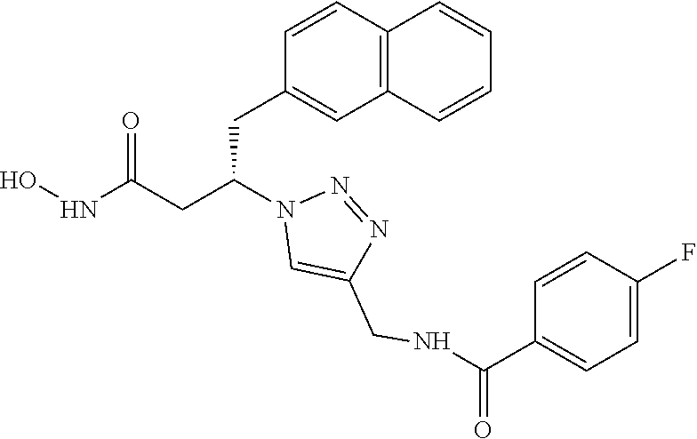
C1(CC(CC(NO)=O)N2C=C(CNC(C3=CC=C(F)C=C3)=O)N=N2)=CC2=C(C=C1)C=CC=C2
